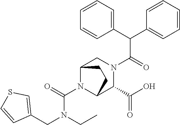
C(N(CC)CC1=CSC=C1)(N1C2C(C(=O)O)N(C(C(C3=CC=CC=C3)C3=CC=CC=C3)=O)CC1CC2)=O
